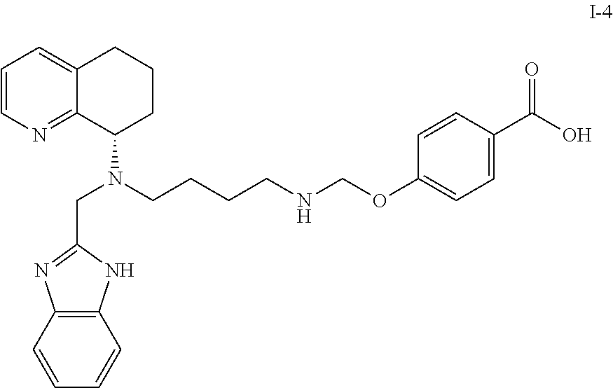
C12=NC=CC=C1CCCC2N(CCCCNCOC1=CC=C(C(=O)O)C=C1)CC1=NC2=C(N1)C=CC=C2
